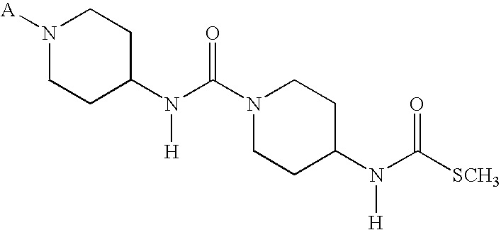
[A]N1CCC(N(C(N2CCC(N(C([SCH3])=O)[H])CC2)=O)[H])CC1
